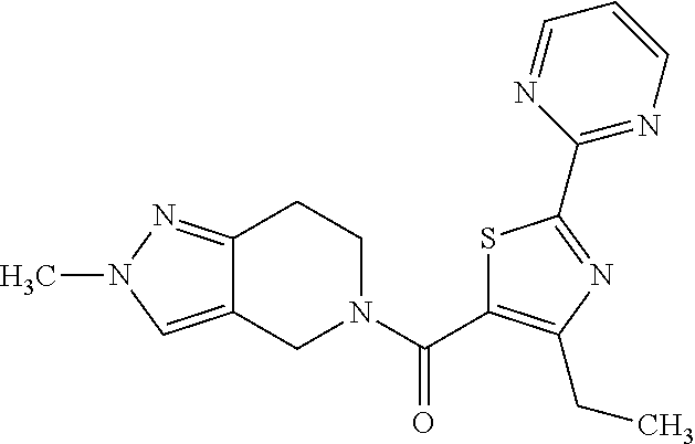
C12=CN(C)N=C1CCN(C(C1=C(CC)N=C(C3=NC=CC=N3)S1)=O)C2
